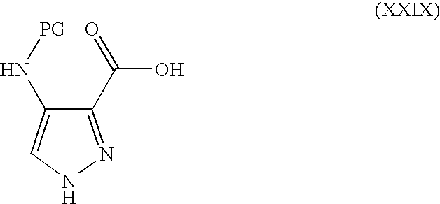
C1(C(=O)O)=NNC=C1N[PG]
